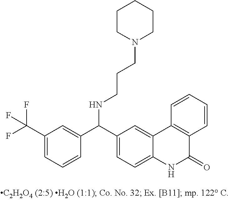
FC(C1=CC=CC(C(C2=CC=C3C(=C2)C2=C(C(=O)N3)C=CC=C2)NCCCN2CCCCC2)=C1)(F)F
